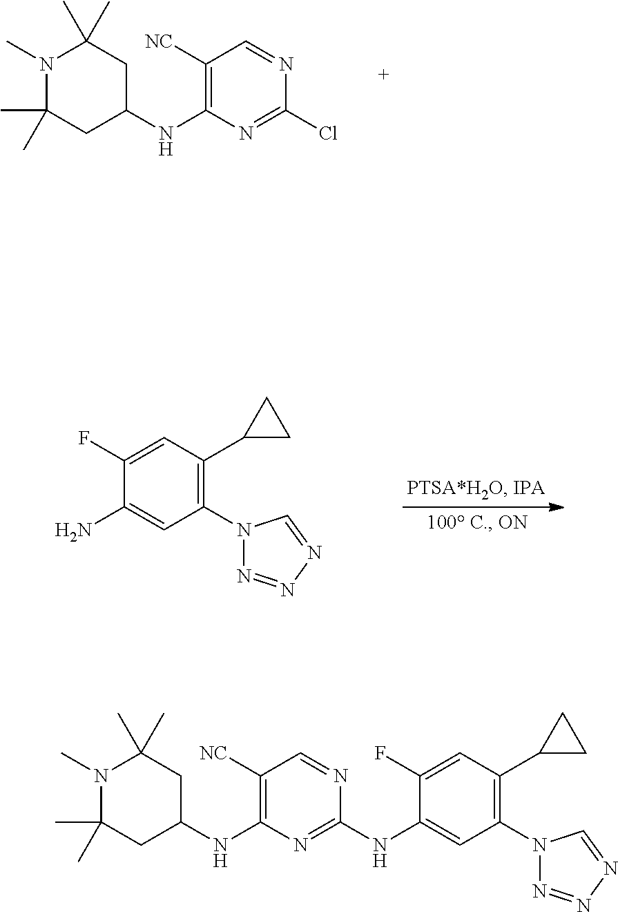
C1([NC])=C(NC2CC(C)(C)N(C)C(C)(C)C2)N=C(Cl)N=C1.C1(F)=CC(C2CC2)=C(N2N=NN=C2)C=C1N.C1(F)=CC(C2CC2)=C(N2N=NN=C2)C=C1NC1=NC(NC2CC(C)(C)N(C)C(C)(C)C2)=C([NC])C=N1
